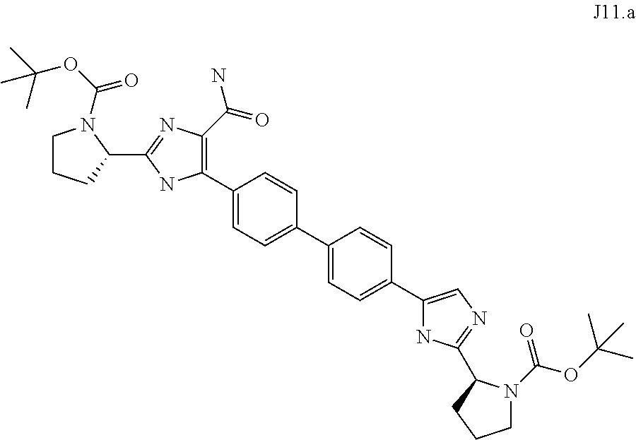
C1CCC(C2=NC(C(=O)N)=C(C3=CC=C(C4=CC=C(C5=CN=C(C6N(C(OC(C)(C)C)=O)CCC6)N5)C=C4)C=C3)N2)N1C(OC(C)(C)C)=O
